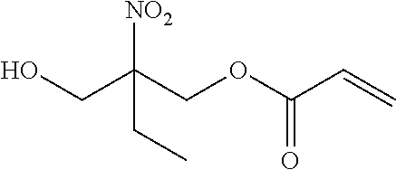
C(C(COC(C=C)=O)([NO2])CC)O
